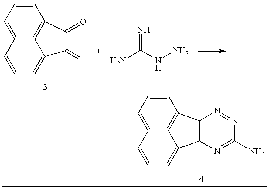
C1=C2C3=C(C=C1)C(=O)C(=O)C3=CC=C2.C1=C2C=CC=C3C4=C(C(=C23)C=C1)N=NC(N)=N4.NC(NN)=N
